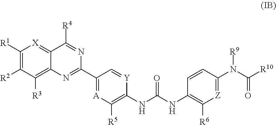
C1([R1])=C([R2])C([R3])=C2C(=[X]1)C([R4])=NC(C1=[A]C([R5])=C(NC(NC3=C([R6])[Z]=C(N([R9])C(=O)[R10])C=C3)=O)[Y]=C1)=N2
